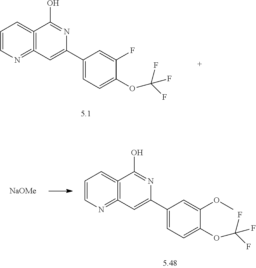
C1=CN=C2=C(=C1)C(O)=NC(C1=CC=C(OC(F)(F)F)C(F)=C1)=C2.C1=CN=C2=C(=C1)C(O)=NC(C1=CC=C(OC(F)(F)F)C(OC)=C1)=C2.[NaOMe]
